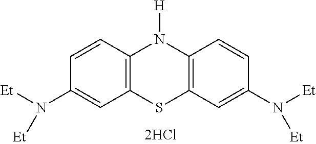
C12=C(C=CC(N([Et])[Et])=C1)N([H])C1=C(S2)C=C(N([Et])[Et])C=C1
